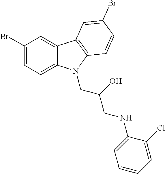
C1(Br)=CC=C2C(=C1)C1=C(C=CC(Br)=C1)N2CC(O)CNC1=CC=CC=C1Cl
